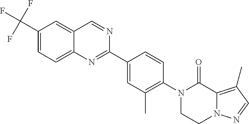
C1(C(F)(F)F)=CC=C2C(=C1)C=NC(C1=CC(C)=C(N3CCN4C(=C(C)C=N4)C3=O)C=C1)=N2
